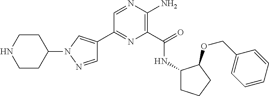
C1=NN(C2CCNCC2)C=C1C1=NC(C(=O)NC2CCCC2OCC2=CC=CC=C2)=C(N)N=C1
